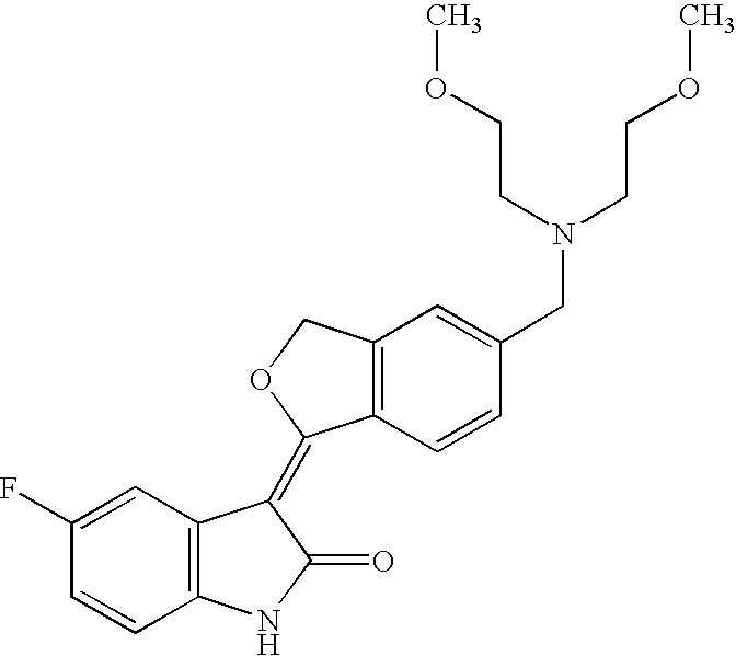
C1(F)=CC2=C(C=C1)NC(=O)C2=C1C2=C(CO1)C=C(CN(CCOC)CCOC)C=C2
